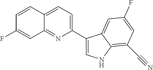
C12=NC(C3=CNC4=C(C#N)C=C(F)C=C34)=CC=C1C=CC(F)=C2
